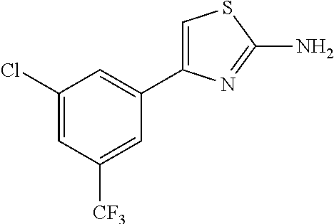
C1=C(C2=CC(Cl)=CC([CF3])=C2)N=C(N)S1
